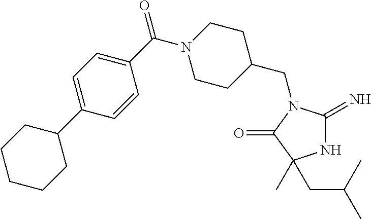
N1C(=N)N(CC2CCN(C(=O)C3=CC=C(C4CCCCC4)C=C3)CC2)C(=O)C1(CC(C)C)C
